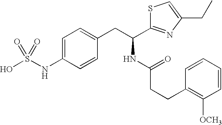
OS(NC1=CC=C(CC(NC(CCC2=C([OCH3])C=CC=C2)=O)C2=NC(CC)=CS2)C=C1)(=O)=O
